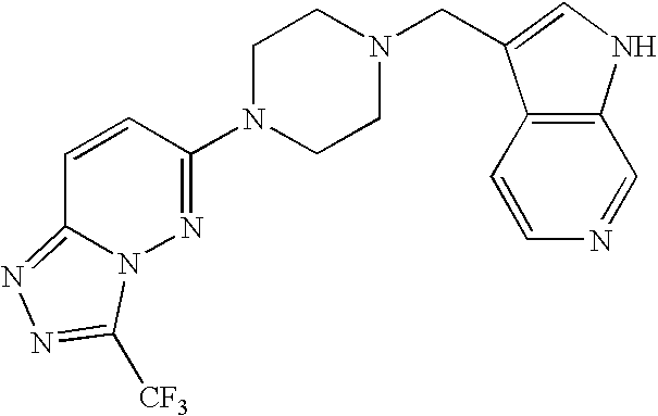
C(N1CCN(C2=NN3C(=NN=C3[CF3])C=C2)CC1)C1=CNC2=C1C=CN=C2
